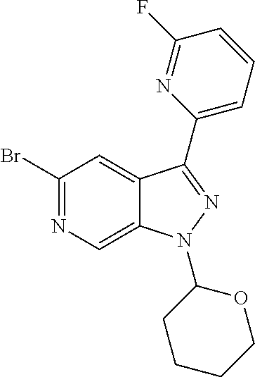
BrC1=NC=C2C(=C1)C(C1=CC=CC(F)=N1)=NN2C1CCCCO1
